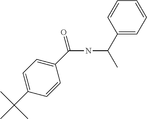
C1(C(NC(C2=CC=CC=C2)C)=O)=CC=C(C(C)(C)C)C=C1
